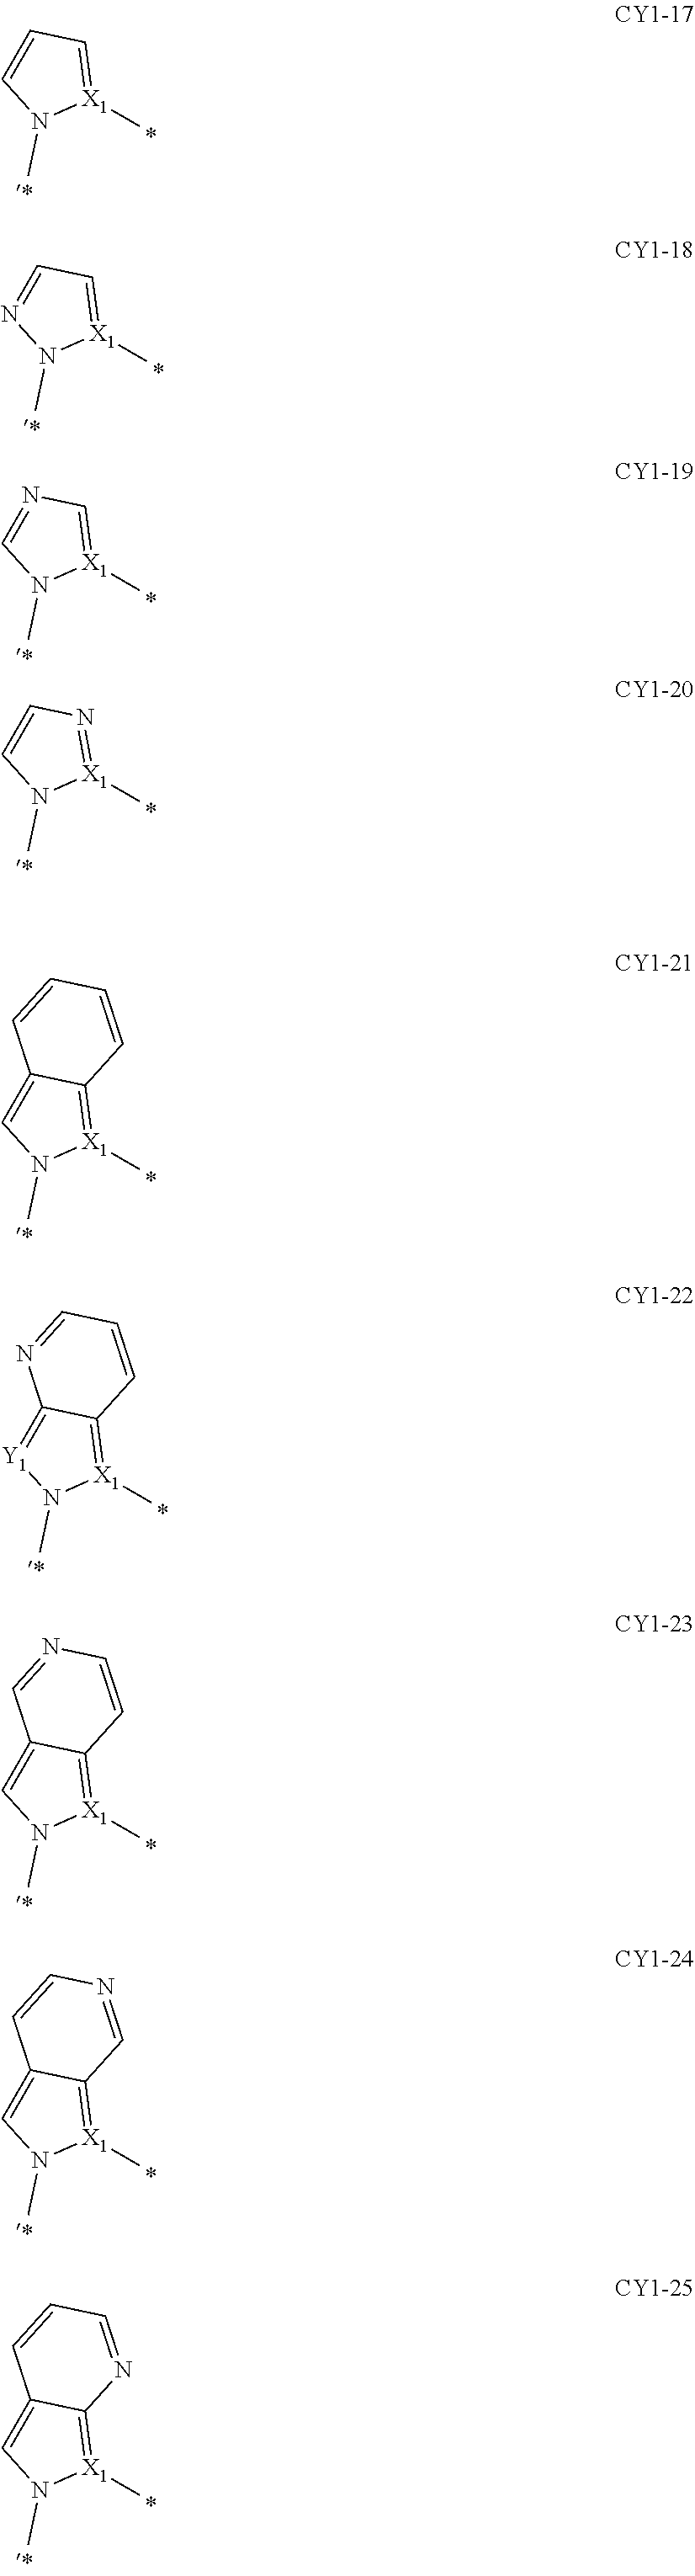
C1=CC=[X1](C)N1C.N1=CC=[X1](C)N1C.C1=NC=[X1](C)N1C.C1=C2C(=[X1](C)N1C)C=CC=C2.[Y1]1=C2C(=[X1](C)N1C)C=CC=N2.C1=C2C(=[X1](C)N1C)C=CN=C2.C1=C2C(=[X1](C)N1C)C=NC=C2.C1=C2C(=[X1](C)N1C)N=CC=C2.C1=CN=[X1](C)N1C
